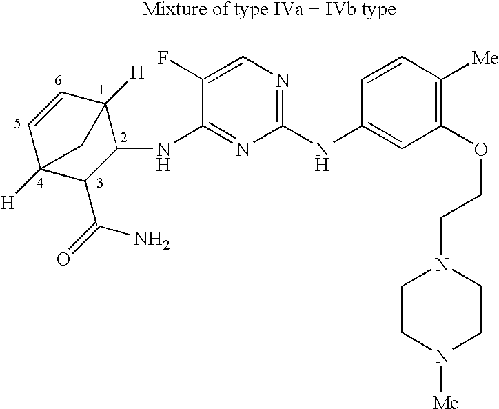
C1=CC2([H])C(NC3=NC(NC4=CC(OCCN5CCN([Me])CC5)=C([Me])C=C4)=NC=C3F)C(C(=O)N)C1([H])C2
